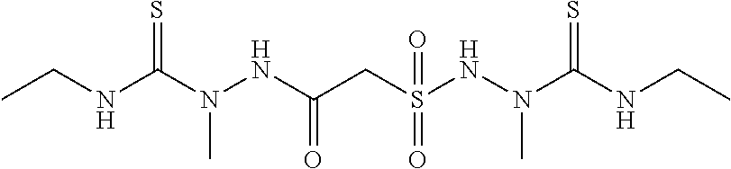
N(CC)C(N(NC(CS(NN(C(NCC)=S)C)(=O)=O)=O)C)=S
